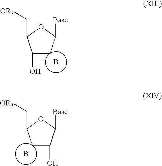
C1(O)CC([Base])OC1C[OR3].B.C1C(O)C([Base])OC1C[OR3].B
